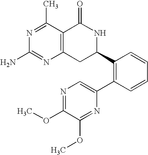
C12=C(C(C)=NC(N)=N1)C(=O)NC(C1=C(C3=CN=C(OC)C(OC)=N3)C=CC=C1)C2
